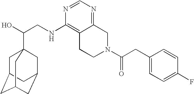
C(CNC1=C2C(=NC=N1)CN(C(=O)CC1=CC=C(F)C=C1)CC2)(O)C12CC3CC(CC(C1)C3)C2
